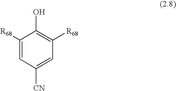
C1([R68])=CC([CN])=CC([R68])=C1O
